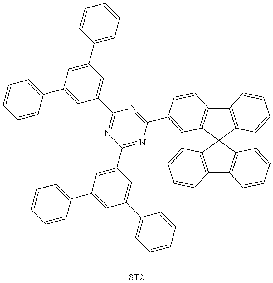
C12=C(C=CC=C1)C1(C3=C2C=CC(C2=NC(C4=CC(C5=CC=CC=C5)=CC(C5=CC=CC=C5)=C4)=NC(C4=CC(C5=CC=CC=C5)=CC(C5=CC=CC=C5)=C4)=N2)=C3)C2=C(C3=C1C=CC=C3)C=CC=C2.[ST2]
